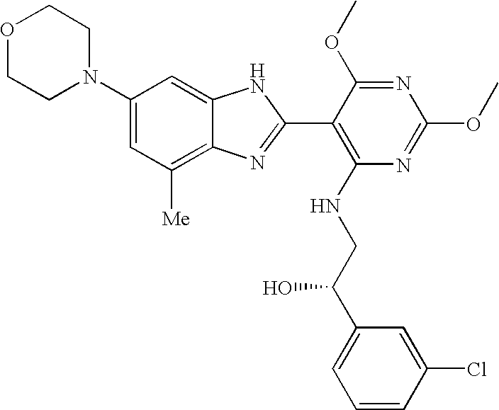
O1CCN(C2=CC([Me])=C3C(=C2)NC(C2=C(NCC(C4=CC=CC(Cl)=C4)O)N=C(OC)N=C2OC)=N3)CC1
